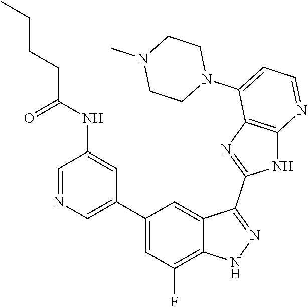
C1=NC=C(C2=CC(F)=C3C(=C2)C(C2=NC4=C(N2)N=CC=C4N2CCN(C)CC2)=NN3)C=C1NC(CCCC)=O
